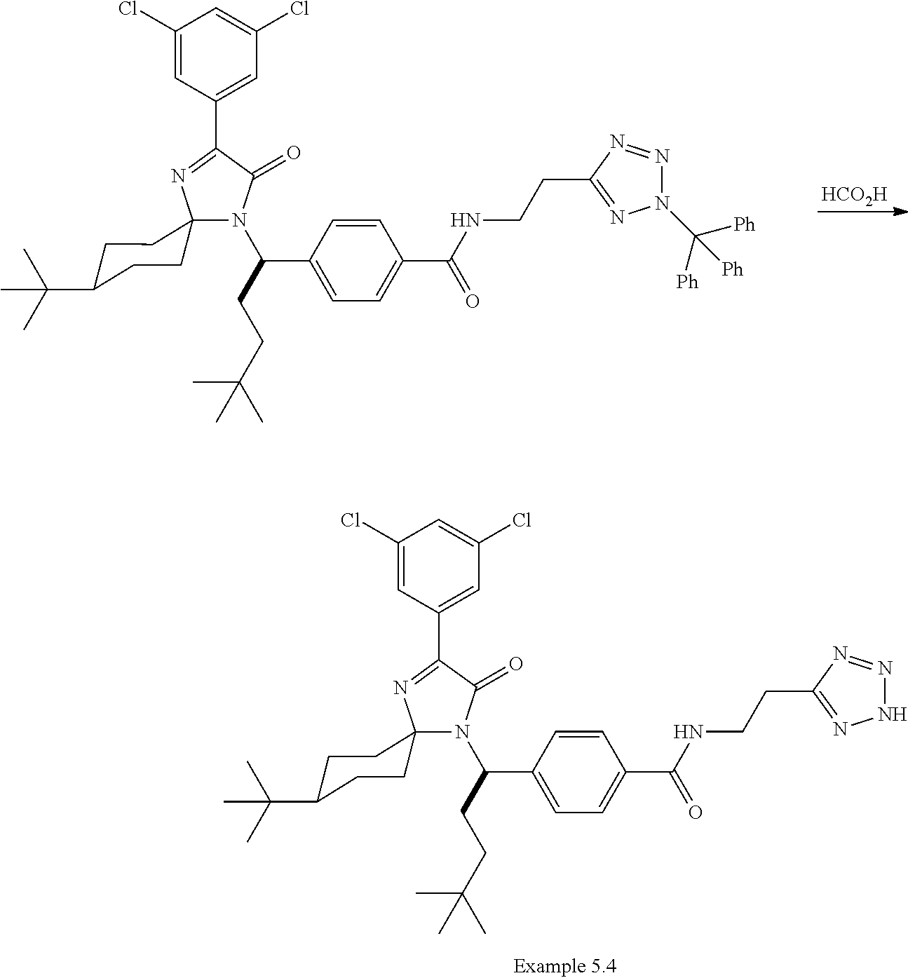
[HCO2H].C1C(C(C)(C)C)CCC2(C1)N(C(C1=CC=C(C(NCCC3=NN(C([Ph])([Ph])[Ph])N=N3)=O)C=C1)CCC(C)(C)C)C(=O)C(C1=CC(Cl)=CC(Cl)=C1)=N2.N1=C(C2=CC(Cl)=CC(Cl)=C2)C(=O)N(C(C2=CC=C(C(NCCC3=NNN=N3)=O)C=C2)CCC(C)(C)C)C12CCC(C(C)(C)C)CC2
